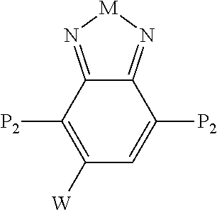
C12=N[M]N=C1C([P2])=C([W])C=C2[P2]
